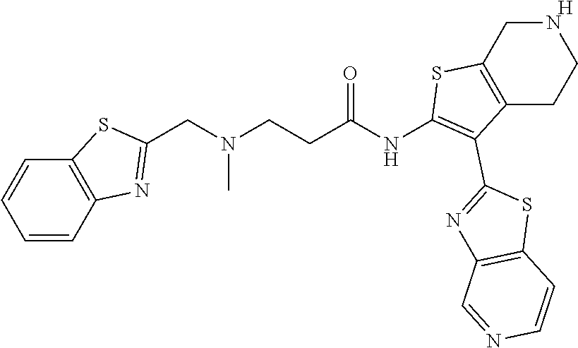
[H].C1(NC(CCN(CC2=NC3=C(S2)C=CC=C3)C)=O)=C(C2=NC3=C(S2)C=CN=C3)C2=C(S1)CNCC2
